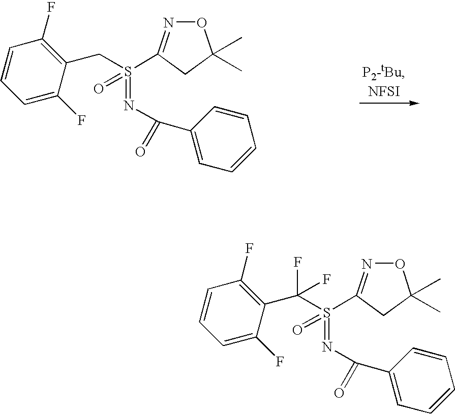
O1N=C(S(CC2=C(F)C=CC=C2F)(=NC(C2=CC=CC=C2)=O)=O)CC1(C)C.O1N=C(S(C(C2=C(F)C=CC=C2F)(F)F)(=NC(C2=CC=CC=C2)=O)=O)CC1(C)C
